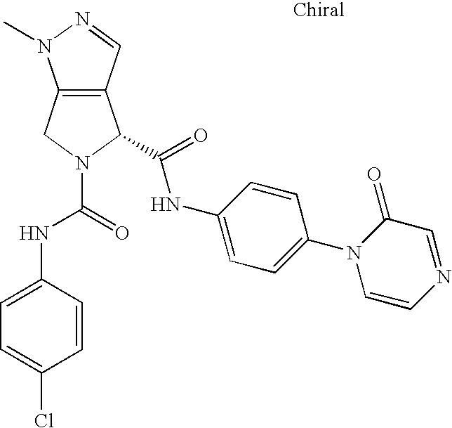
C12=C(C=NN1C)C(C(=O)NC1=CC=C(N3C=CN=CC3=O)C=C1)N(C(=O)NC1=CC=C(Cl)C=C1)C2
